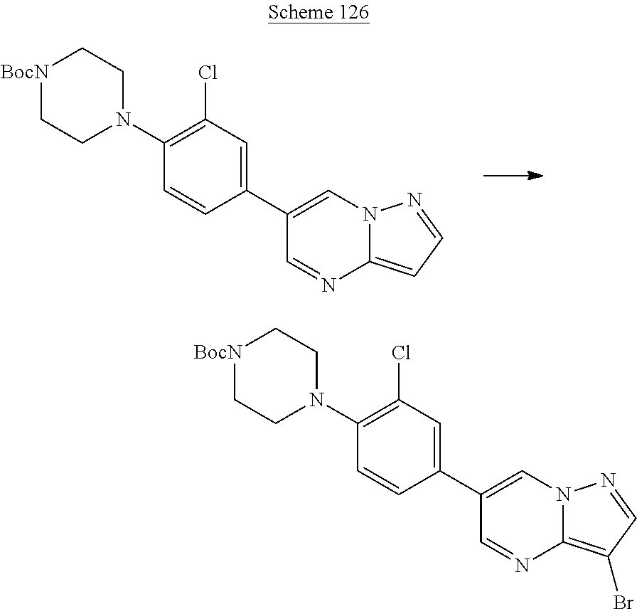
[BocN]1CCN(C2=C(Cl)C=C(C3=CN4C(=CC=N4)N=C3)C=C2)CC1.[BocN]1CCN(C2=C(Cl)C=C(C3=CN4C(=C(Br)C=N4)N=C3)C=C2)CC1
